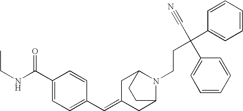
C1(C(NCC)=O)=CC=C(C=C2CC3N(CCC(C4=CC=CC=C4)(C#N)C4=CC=CC=C4)C(C2)CC3)C=C1
